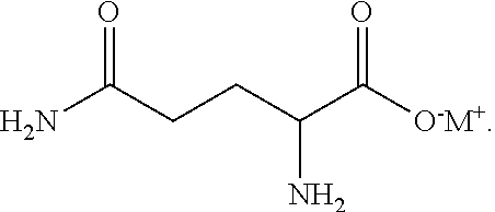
O=C(CCC(C([O-M+])=O)N)N
